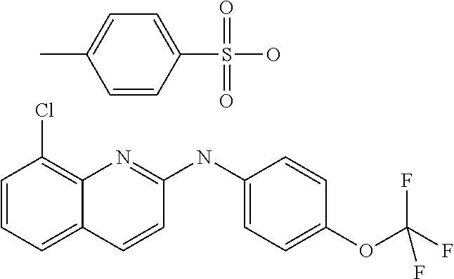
C1=CC=C2C(=C1Cl)N=C(NC1=CC=C(OC(F)(F)F)C=C1)C=C2.O=S(=O)(O)C1=CC=C(C)C=C1
